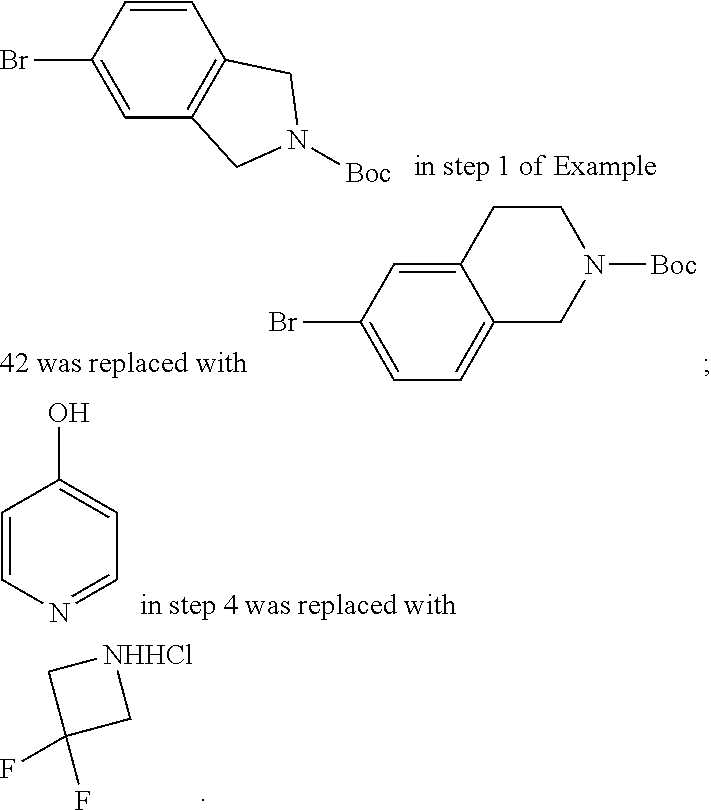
C1=C(Br)C=CC2=C1CN([Boc])C2.C12=CC=C(Br)C=C1CCN([Boc])C2.C1=CN=CC=C1O.[NHHCl]1CC(F)(F)C1
